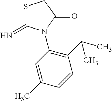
C1(N2C(=N)SCC2=O)=C(C(C)C)C=CC(C)=C1
